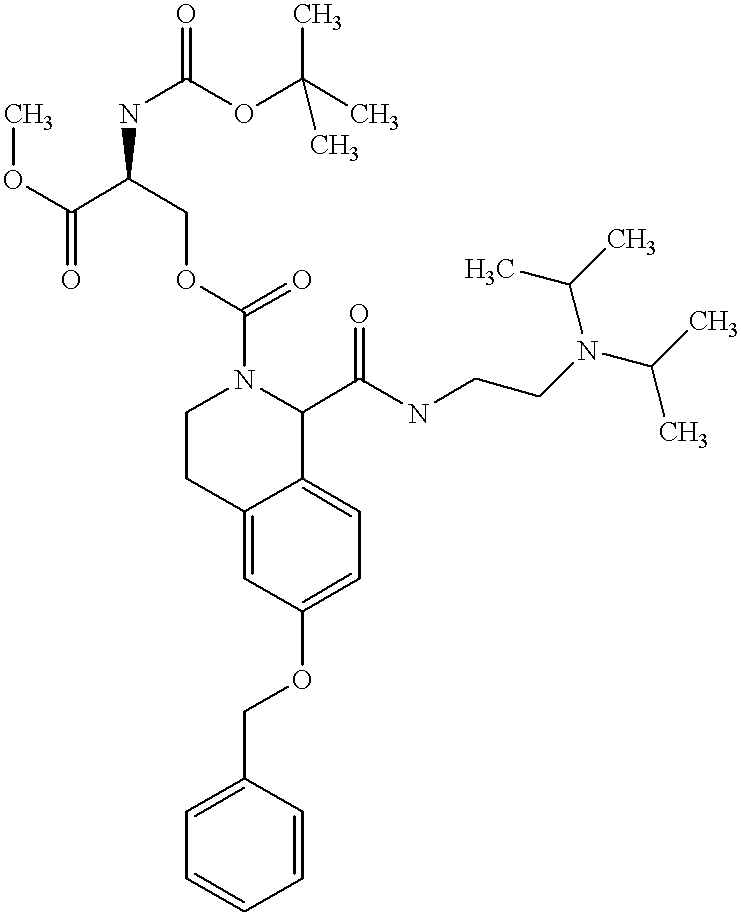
O(C1=CC=C2C(=C1)CCN(C(OCC(NC(OC(C)(C)C)=O)C(OC)=O)=O)C2C(NCCN(C(C)C)C(C)C)=O)CC1=CC=CC=C1
